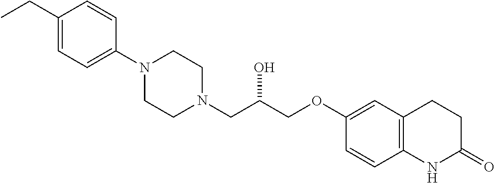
C1(CC)=CC=C(N2CCN(CC(COC3=CC4=C(C=C3)NC(=O)CC4)O)CC2)C=C1
